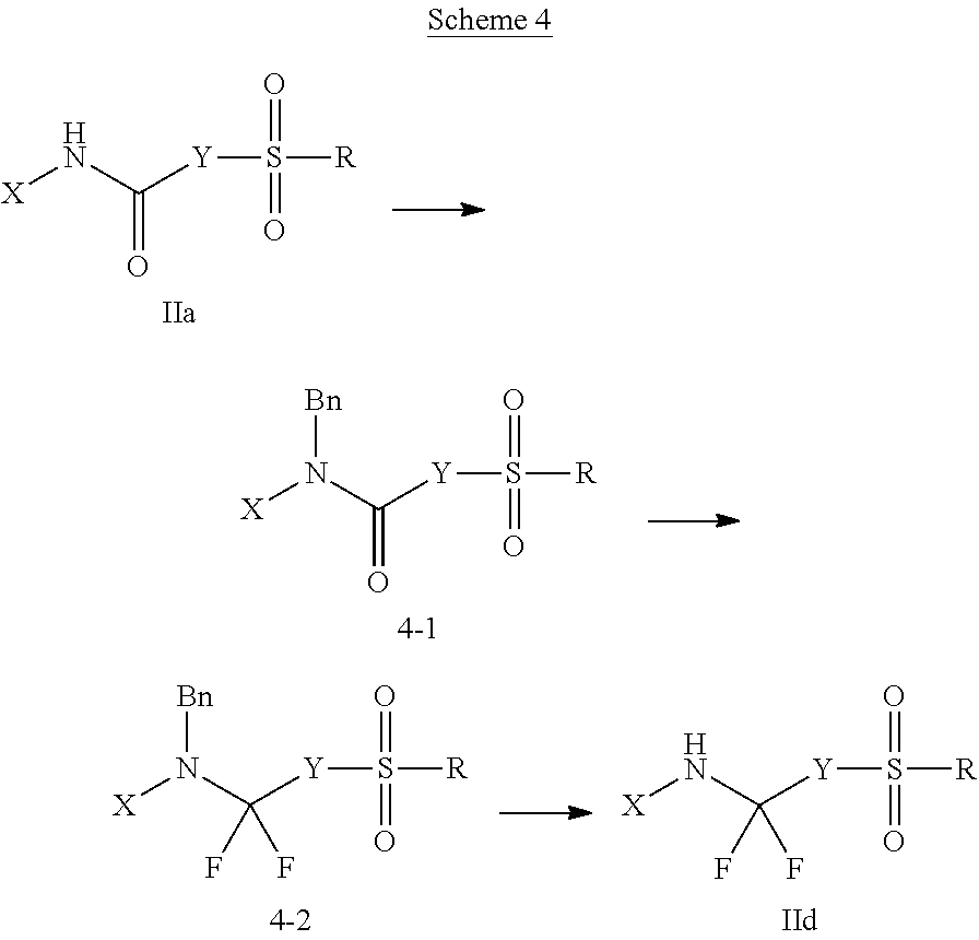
[X]NC([Y]S([R])(=O)=O)=O.[X]N(C([Y]S([R])(=O)=O)=O)[Bn].[X]N(C([Y]S([R])(=O)=O)(F)F)[Bn].[X]NC([Y]S([R])(=O)=O)(F)F
